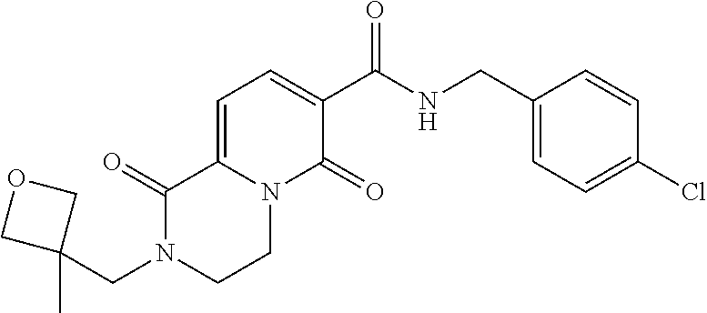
N1(CC2(C)COC2)CCN2C(=CC=C(C(NCC3=CC=C(Cl)C=C3)=O)C2=O)C1=O
